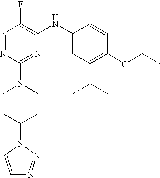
C1=NC(N2CCC(N3C=CN=N3)CC2)=NC(NC2=CC(C(C)C)=C(OCC)C=C2C)=C1F
